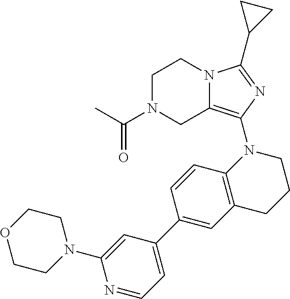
C1N(C(C)=O)CC2=C(N3C4=C(CCC3)C=C(C3=CC=NC(N5CCOCC5)=C3)C=C4)N=C(C3CC3)N2C1
